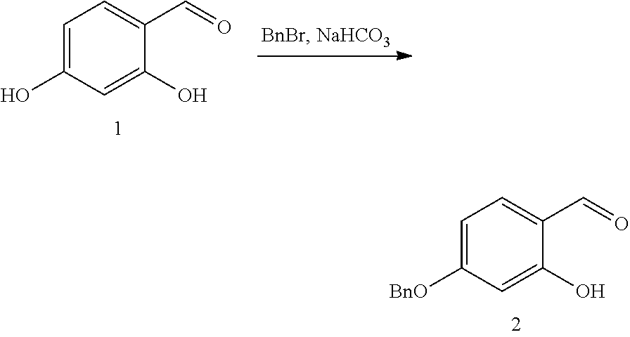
C1=C([BnO])C=C(O)C(C=O)=C1.C1=C(O)C=C(O)C(C=O)=C1
